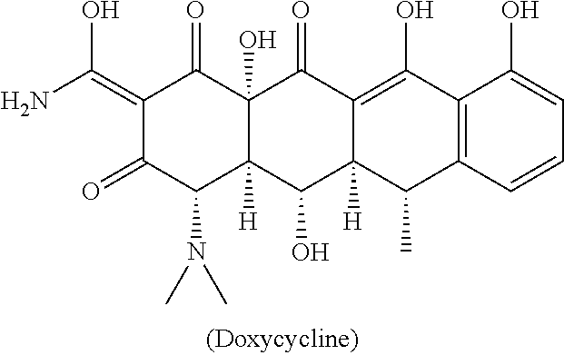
C1(=C(N)O)C(=O)C(N(C)C)C2([H])C(O)(C1=O)C(=O)C1=C(O)C3=C(C(C)C1([H])C2O)C=CC=C3O
